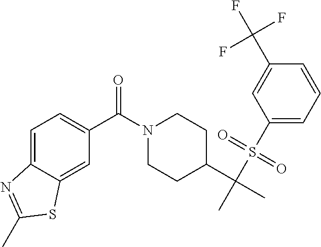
C1=C2C(=CC(C(N3CCC(C(C)(S(C4=CC=CC(C(F)(F)F)=C4)(=O)=O)C)CC3)=O)=C1)SC(C)=N2
